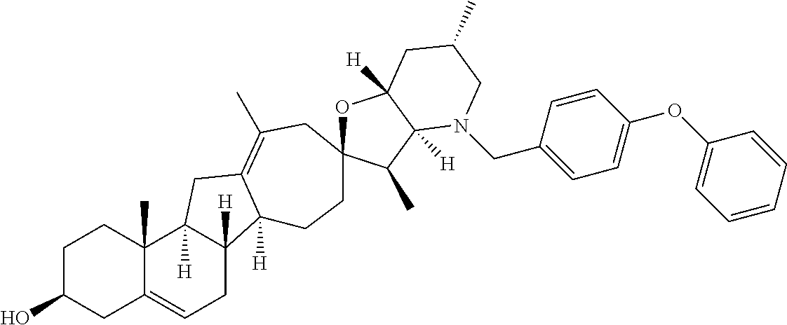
C1C(O)CC2=CCC3([H])C([H])(C2(C)C1)CC1=C(C)CC2(CCC31[H])OC1([H])C([H])(C2C)N(CC2=CC=C(OC3=CC=CC=C3)C=C2)CC(C)C1
